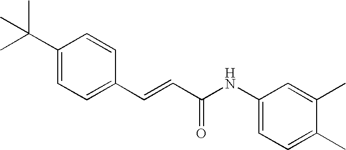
C(=CC(=O)NC1=CC=C(C)C(C)=C1)C1=CC=C(C(C)(C)C)C=C1
